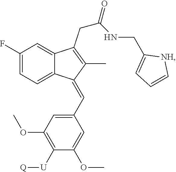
C1(F)=CC=C2C(=C1)C(CC(=O)NCC1=CC=C[NH]1)=C(C)C2=CC1=CC(OC)=C([U][Q])C(OC)=C1
